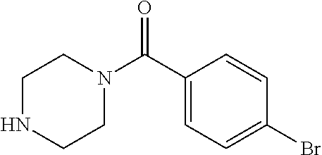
C1(C(N2CCNCC2)=O)=CC=C(Br)C=C1
